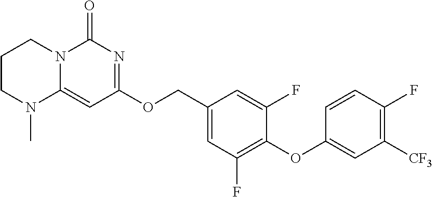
C1(OCC2=CC(F)=C(OC3=CC([CF3])=C(F)C=C3)C(F)=C2)=NC(=O)N2C(=C1)N(C)CCC2
